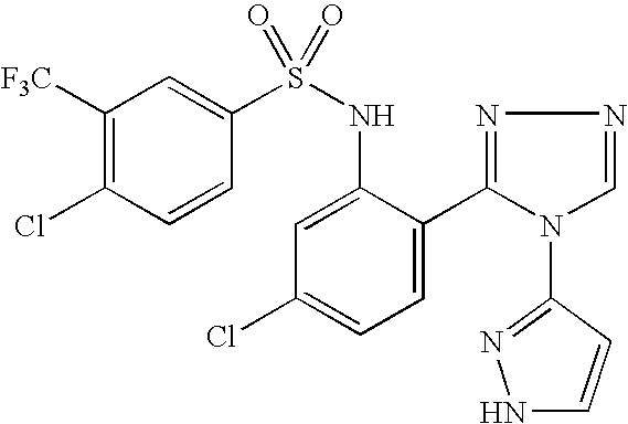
C1([F3C])=C(Cl)C=CC(S(NC2=CC(Cl)=CC=C2C2=NN=CN2C2=NNC=C2)(=O)=O)=C1
